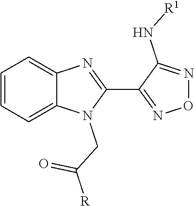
C1=CC=C2C(=C1)N=C(C1=NON=C1N[R1])N2CC([R])=O
